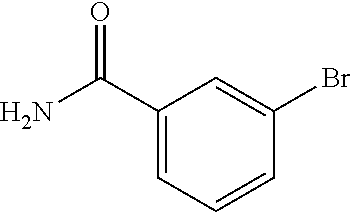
NC(C1=CC=CC(Br)=C1)=O
